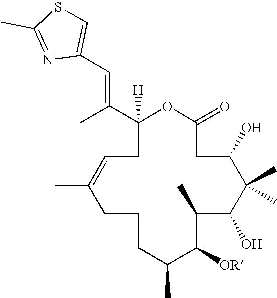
C1(C(C)=CC2=CSC(C)=N2)([H])OC(=O)CC(O)C(C)(C)C(O)C(C)C([OR])C(C)CCCC(C)=CC1
